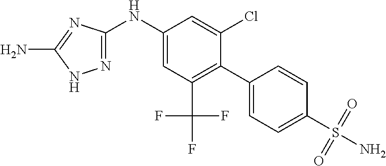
C1(NC2=CC(C(F)(F)F)=C(C3=CC=C(S(=O)(=O)N)C=C3)C(Cl)=C2)=NNC(N)=N1
